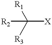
[R1]C([R3])([R2])[X]
